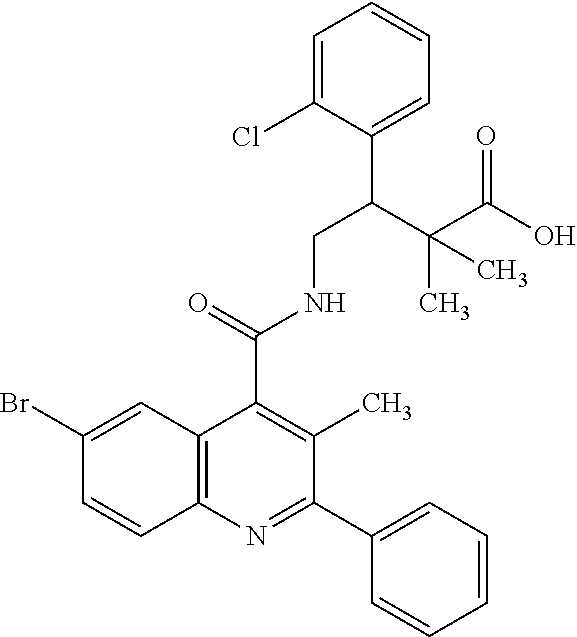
C1=CC2=C(C=C1Br)C(C(=O)NCC(C(C(O)=O)(C)C)C1=CC=CC=C1Cl)=C(C)C(C1=CC=CC=C1)=N2
